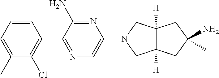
C1=CC=C(C)C(Cl)=C1C1=NC=C(N2CC3([H])C([H])(C2)CC(N)(C)C3)N=C1N
